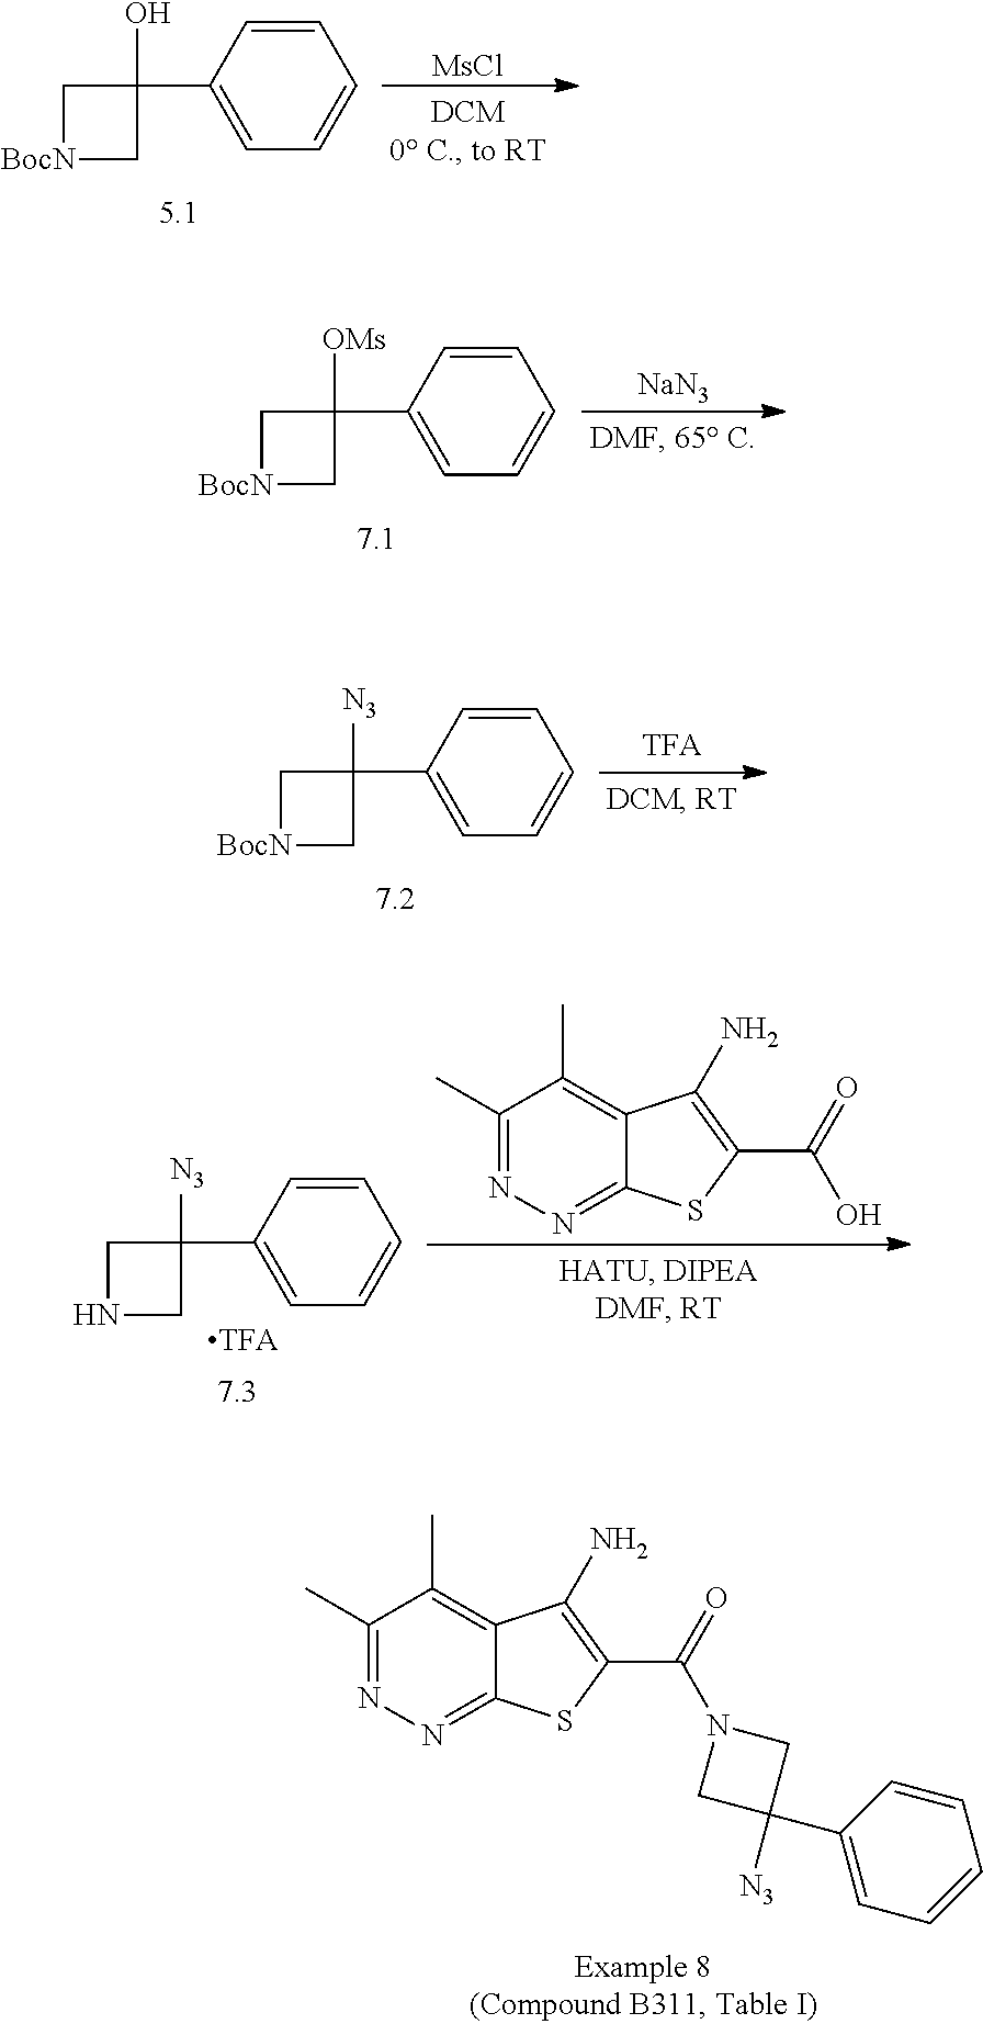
C1(C)=NN=C2C(=C1C)C(N)=C(C(=O)N1CC([N3])(C3=CC=CC=C3)C1)S2.C1[BocN]CC1(O)C1=CC=CC=C1.[MsCl].C1[BocN]CC1([OMs])C1=CC=CC=C1.[NaN3].C1[BocN]CC1([N3])C1=CC=CC=C1.C1NCC1([N3])C1=CC=CC=C1.C1(C)=NN=C2C(=C1C)C(N)=C(C(=O)O)S2
